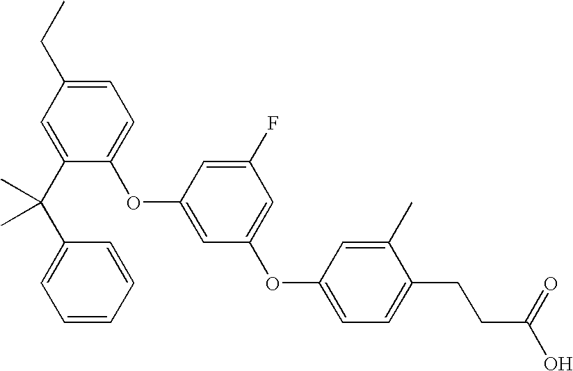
C1=C(C(C2=CC=CC=C2)(C)C)C(OC2=CC(OC3=CC=C(CCC(O)=O)C(C)=C3)=CC(F)=C2)=CC=C1CC
